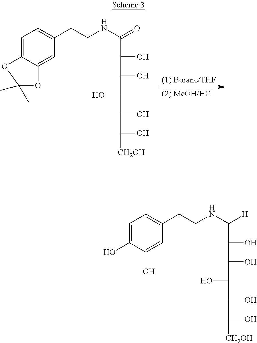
C1=C2C(=CC(CCNC(=O)C(O)C(O)C(O)C(O)C(O)[CH2OH])=C1)OC(C)(C)O2.C1=C(O)C(O)=CC(CCNC([H])C(O)C(O)C(O)C(O)C(O)[CH2OH])=C1
